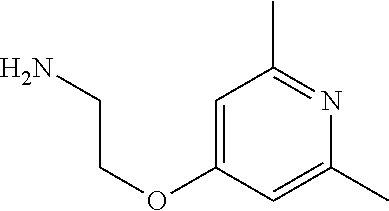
NCCOC1=CC(C)=NC(C)=C1
